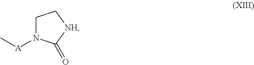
C1N([A]C)C(=O)[NH]C1
